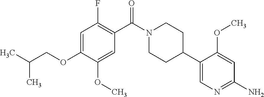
C1=C(OCC(C)C)C(OC)=CC(C(N2CCC(C3=CN=C(N)C=C3OC)CC2)=O)=C1F
